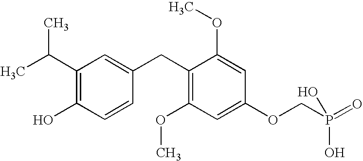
C1(C(C)C)=C(O)C=CC(CC2=C(OC)C=C(OCP(=O)(O)O)C=C2OC)=C1
